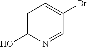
C1=C(O)N=CC(Br)=C1
